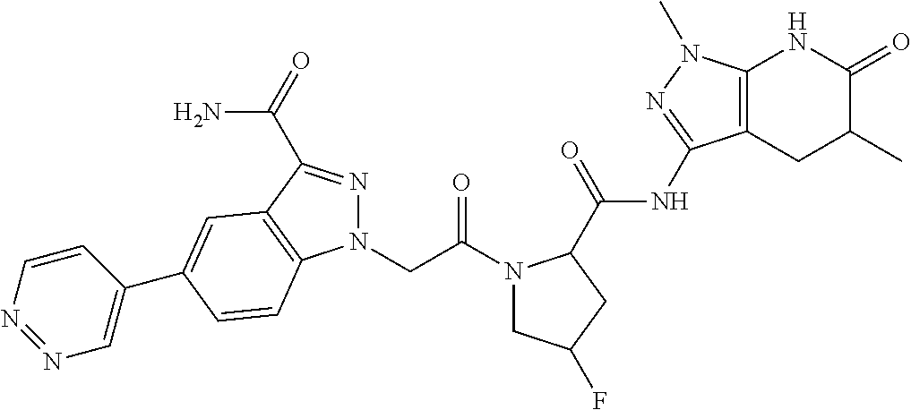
N1(C(CN2N=C(C(=O)N)C3=C2C=CC(C2=CN=NC=C2)=C3)=O)CC(F)CC1C(NC1=NN(C)C2=C1CC(C)C(=O)N2)=O
